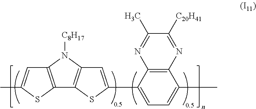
C1(C)=NC2=C(N=C1[C20H41])C(C)=CC=C2C1=CC2=C(C3=C(N2[C8H17])C=C(C)S3)S1
